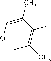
C1C(C)=C(C)C(C)=CO1
